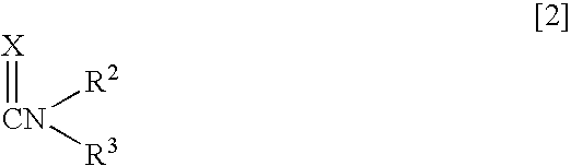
[X]=[CN]([R2])[R3]
